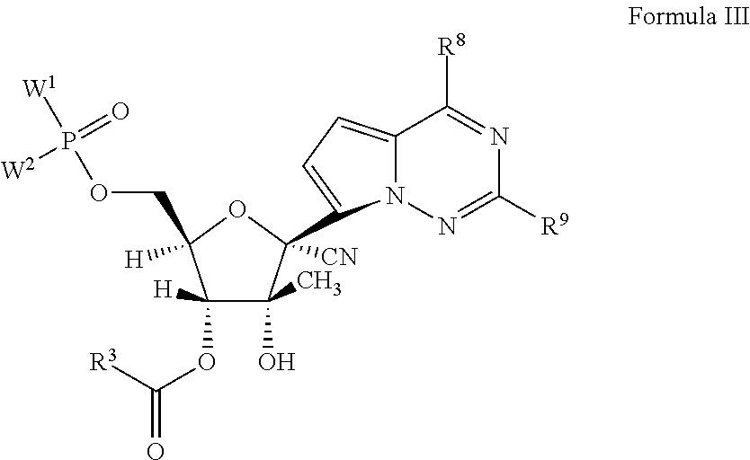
C1(OC(=O)[R3])([H])C(O)(C)C(C2=CC=C3N2N=C([R9])N=C3[R8])([CN])OC1([H])COP([W1])(=O)[W2]
